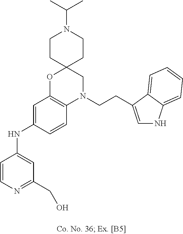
C1=CN=C(CO)C=C1NC1=CC2=C(C=C1)N(CCC1=CNC3=CC=CC=C31)CC1(O2)CCN(C(C)C)CC1
